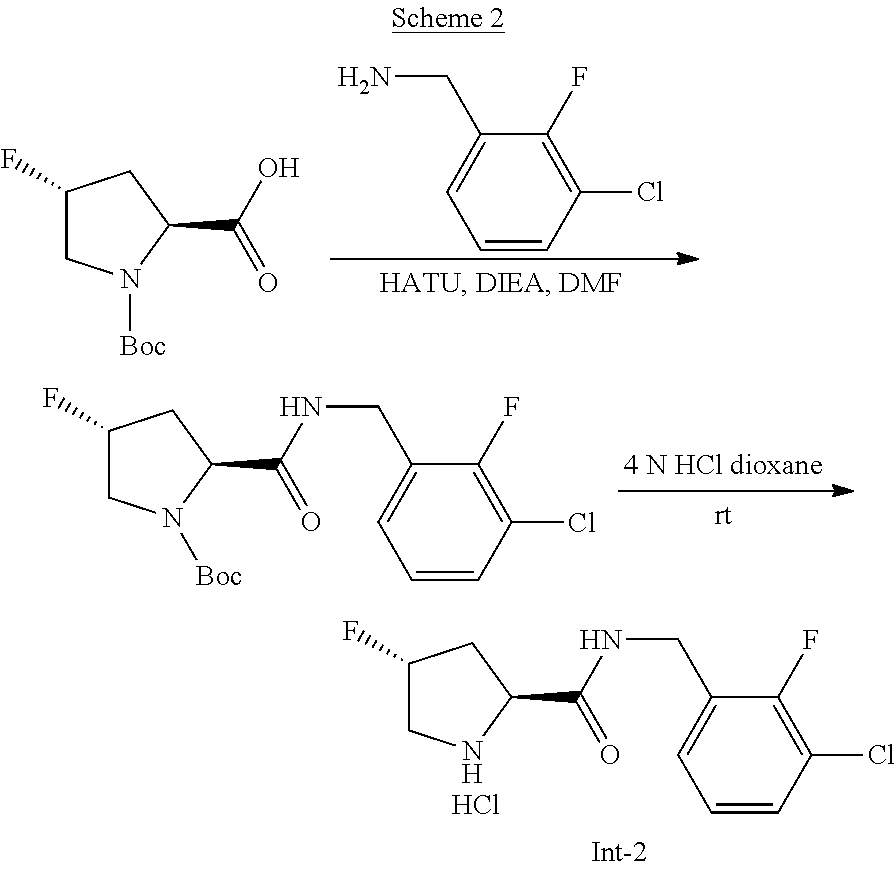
C1(Cl)=C(F)C(CN)=CC=C1.C1(F)CN([Boc])C(C(O)=O)C1.C1(F)CNC(C(NCC2=CC=CC(Cl)=C2F)=O)C1.Cl.C1(F)CN([Boc])C(C(NCC2=CC=CC(Cl)=C2F)=O)C1
